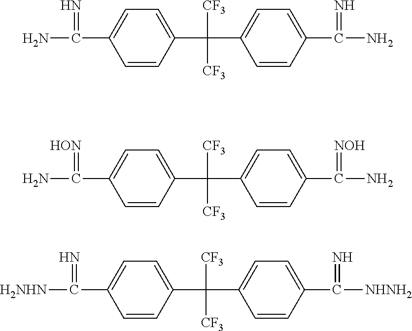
NC(=N)C1=CC=C(C([CF3])([CF3])C2=CC=C(C(=N)N)C=C2)C=C1.NC(=[HON])C1=CC=C(C([CF3])([CF3])C2=CC=C(C(=[NOH])N)C=C2)C=C1.[H2NHN]C(=N)C1=CC=C(C([CF3])([CF3])C2=CC=C(C(=N)[NHNH2])C=C2)C=C1
